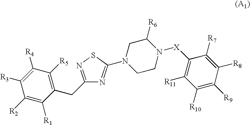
C1([R2])=C([R1])C(CC2=NSC(N3CC([R6])N([X]C4=C([R11])C([R10])=C([R9])C([R8])=C4[R7])CC3)=N2)=C([R5])C([R4])=C1[R3]
